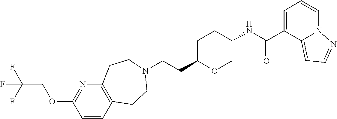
C(CC1OCC(NC(C2=CC=CN3C2=CC=N3)=O)CC1)N1CCC2=C(N=C(OCC(F)(F)F)C=C2)CC1
